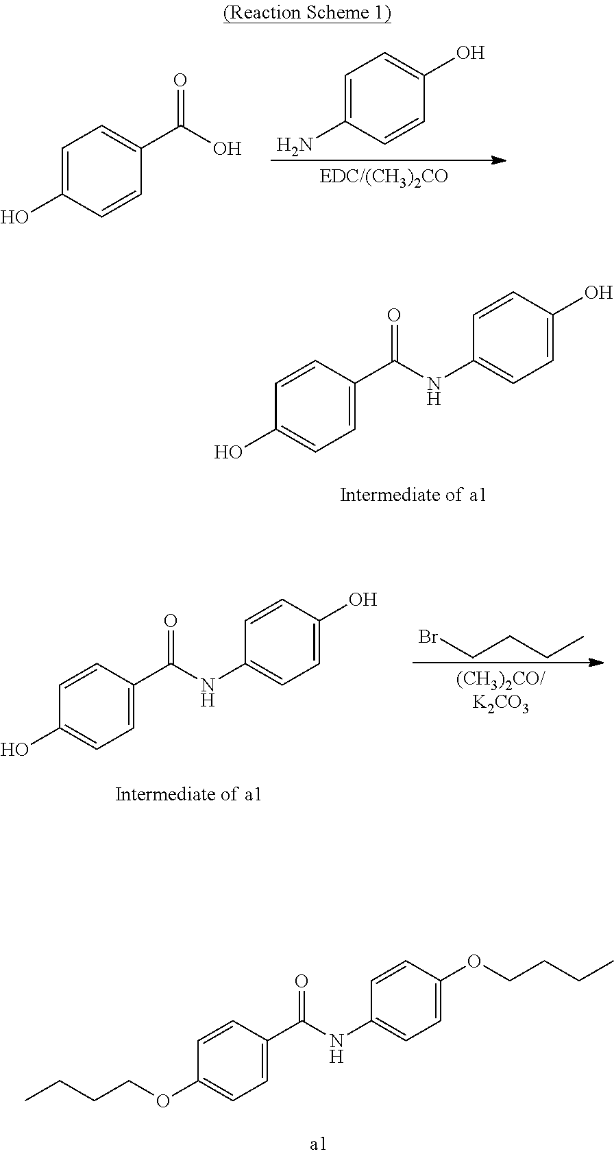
C1=C(O)C=CC(C(O)=O)=C1.C1=C(N)C=CC(O)=C1.C1=CC(C(NC2=CC=C(O)C=C2)=O)=CC=C1O.C1=CC(C(NC2=CC=C(O)C=C2)=O)=CC=C1O.BrCCCC.C1=CC(C(NC2=CC=C(OCCCC)C=C2)=O)=CC=C1OCCCC
